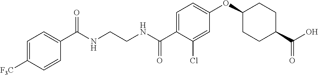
C1=C([F3C])C=CC(C(NCCNC(C2=CC=C(OC3CCC(C(O)=O)CC3)C=C2Cl)=O)=O)=C1
